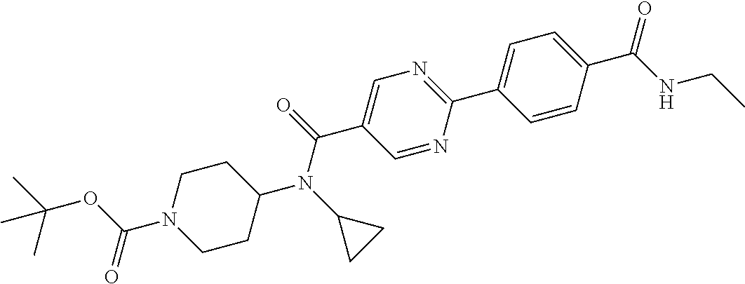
CC(OC(N1CCC(N(C2CC2)C(=O)C2=CN=C(C3=CC=C(C(NCC)=O)C=C3)N=C2)CC1)=O)(C)C
